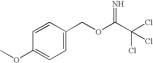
O(C)C1=CC=C(COC(C(Cl)(Cl)Cl)=N)C=C1
